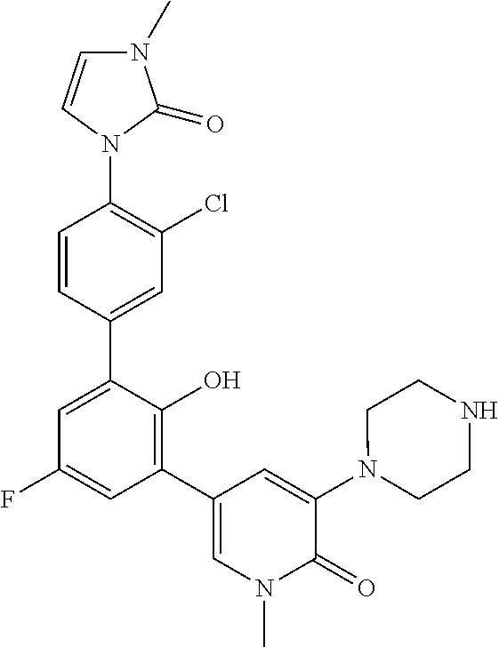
C1=CC(C2=CC(F)=CC(C3=CN(C)C(=O)C(N4CCNCC4)=C3)=C2O)=CC(Cl)=C1N1C(=O)N(C)C=C1
